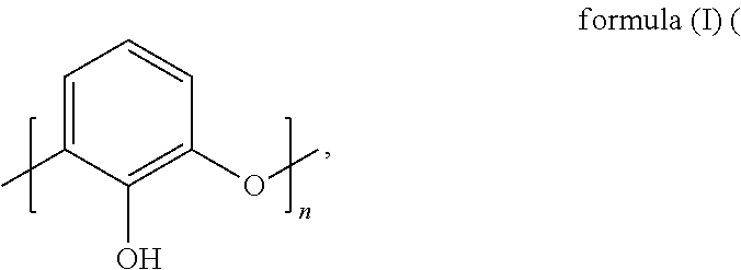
C1=C(C)C(O)=C(OC)C=C1
